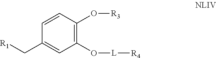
C1(C[R1])=CC(O[L][R4])=C(O[R3])C=C1
